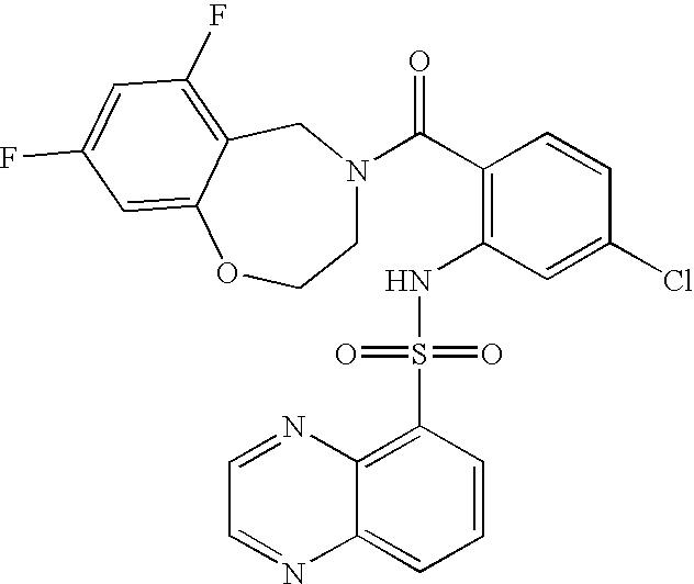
C(C1=C(NS(C2=C3C(=CC=C2)N=CC=N3)(=O)=O)C=C(Cl)C=C1)(=O)N1CCOC2=CC(F)=CC(F)=C2C1
